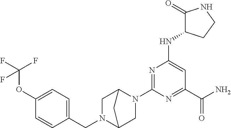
C1N(CC2=CC=C(OC(F)(F)F)C=C2)C2CN(C3=NC(NC4C(=O)NCC4)=CC(C(N)=O)=N3)C1C2
